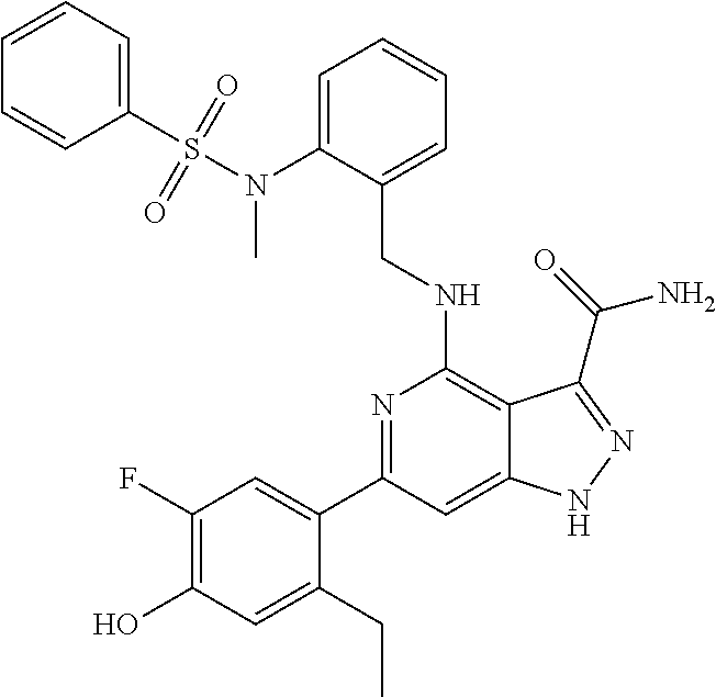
C1(F)=C(O)C=C(CC)C(C2=NC(NCC3=CC=CC=C3N(C)S(C3=CC=CC=C3)(=O)=O)=C3C(=C2)NN=C3C(=O)N)=C1
